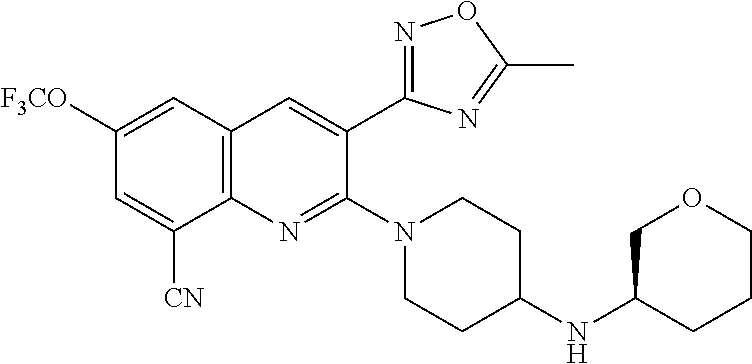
C1([F3CO])=CC2=C(N=C(N3CCC(NC4COCCC4)CC3)C(C3=NOC(C)=N3)=C2)C([CN])=C1
